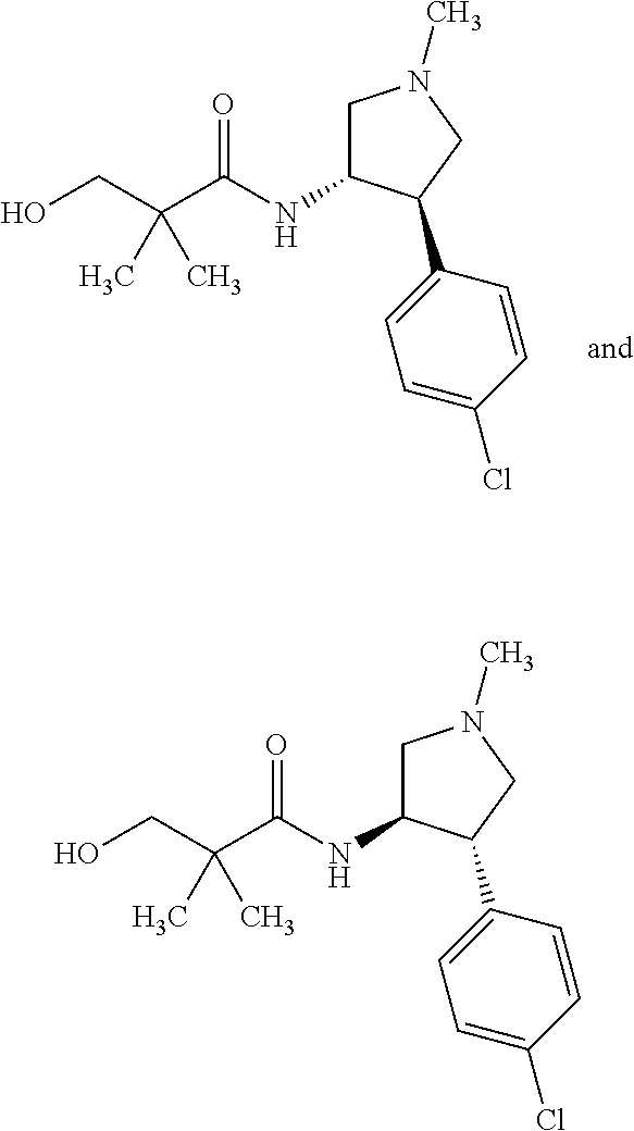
OCC(C(NC1CN(C)CC1C1=CC=C(Cl)C=C1)=O)(C)C.OCC(C(NC1CN(C)CC1C1=CC=C(Cl)C=C1)=O)(C)C
